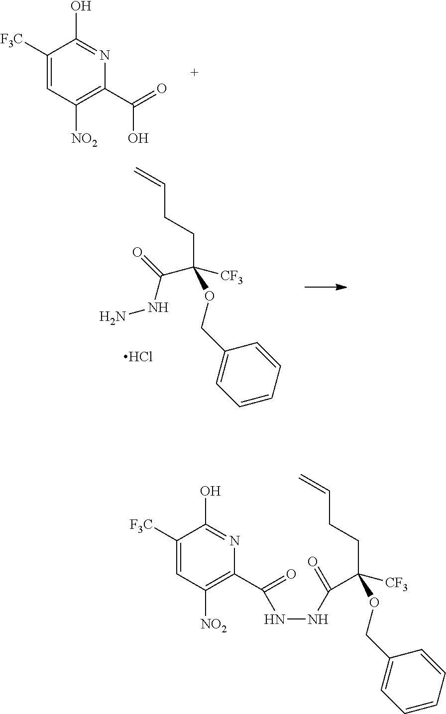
C(CC=C)C(C(=O)NNC(C1=C([NO2])C=C([F3C])C(O)=N1)=O)(OCC1=CC=CC=C1)[CF3].C(C1=C([NO2])C=C([F3C])C(O)=N1)(=O)O.Cl.C(CC=C)C(C(=O)NN)(OCC1=CC=CC=C1)[CF3]
